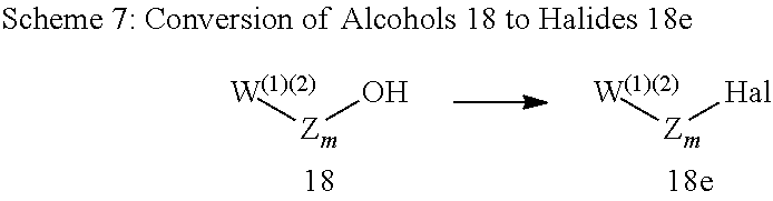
[W(1)(2)][Zm]O.[W(1)(2)][Zm][Hal]
